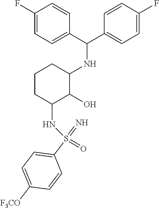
C(NC1CCCC(NS(=O)(C2=CC=C([F3CO])C=C2)=N)C1O)(C1=CC=C(F)C=C1)C1=CC=C(F)C=C1
